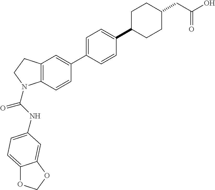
C12=C(C=C(C3=CC=C(C4CCC(CC(O)=O)CC4)C=C3)C=C1)CCN2C(NC1=CC=C2OCOC2=C1)=O
